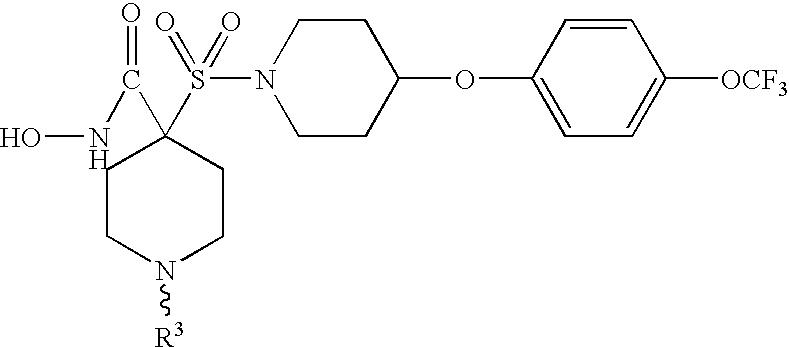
ONC(=O)C1(S(N2CCC(OC3=CC=C([OCF3])C=C3)CC2)(=O)=O)CCN([R3])CC1
